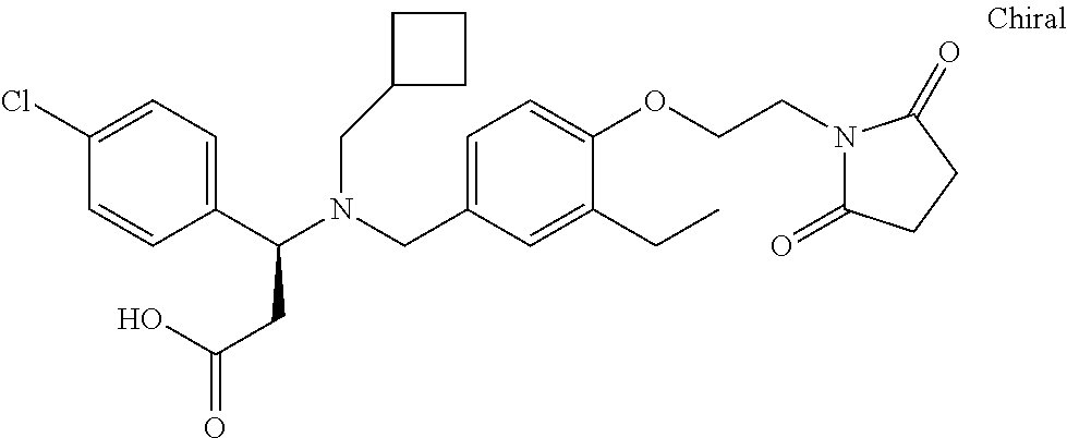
C1(C(N(CC2=CC=C(OCCN3C(=O)CCC3=O)C(CC)=C2)CC2CCC2)CC(=O)O)=CC=C(Cl)C=C1
